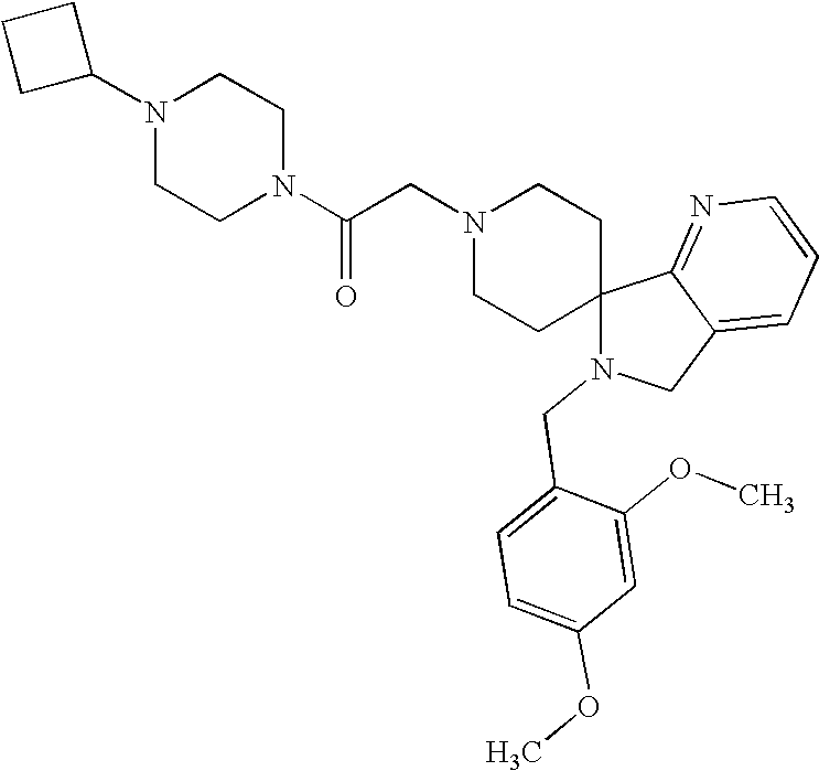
N1(C2CCC2)CCN(C(CN2CCC3(CC2)N(CC2=CC=C(OC)C=C2OC)CC2=CC=CN=C32)=O)CC1
